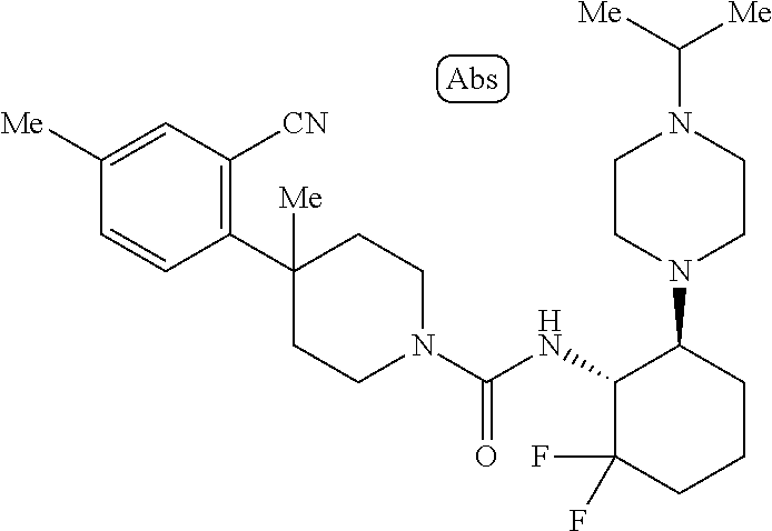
C1([Me])=CC([CN])=C(C2([Me])CCN(C(NC3C(F)(F)CCCC3N3CCN(C([Me])[Me])CC3)=O)CC2)C=C1
